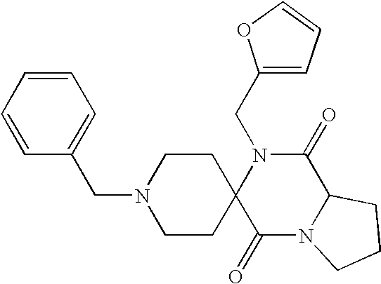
C(N1C2(C(=O)N3C(C1=O)CCC3)CCN(CC1=CC=CC=C1)CC2)C1=CC=CO1
